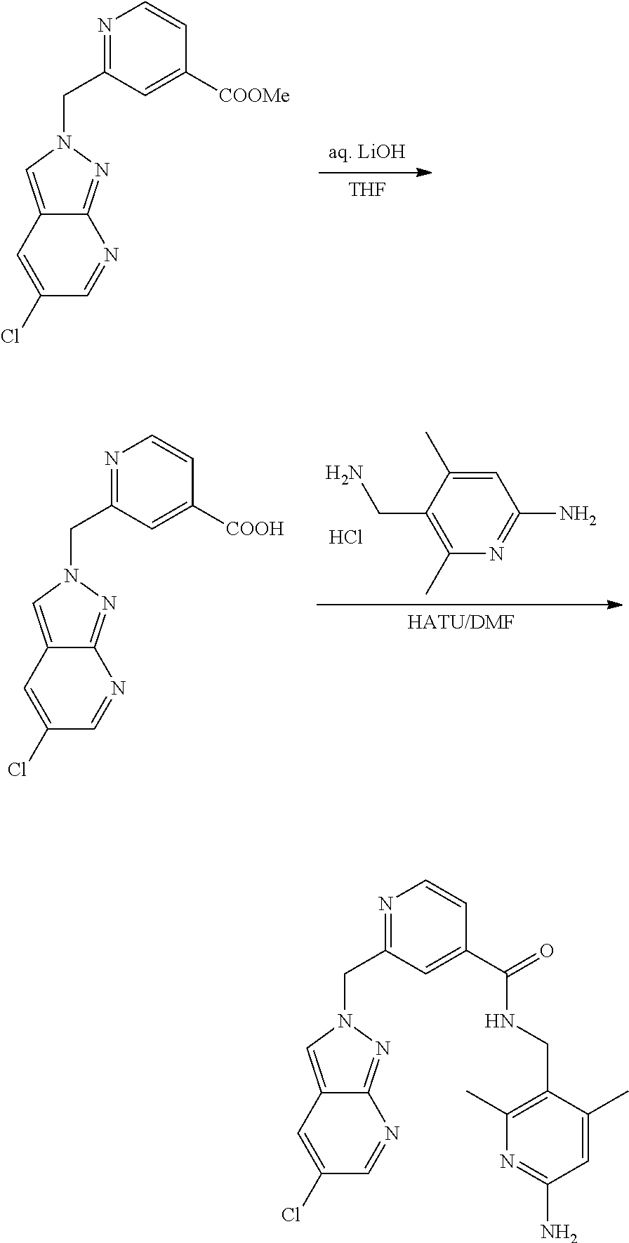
[aq. LiOH].[THF].C12=CN(CC3=NC=CC([COOMe])=C3)N=C1N=CC(Cl)=C2.Cl.C1=C(C)C(CN)=C(C)N=C1N.[HATU/DMF].C12=CN(CC3=NC=CC([COOH])=C3)N=C1N=CC(Cl)=C2.C12=CN(CC3=NC=CC(C(=O)NCC4=C(C)N=C(N)C=C4C)=C3)N=C1N=CC(Cl)=C2
